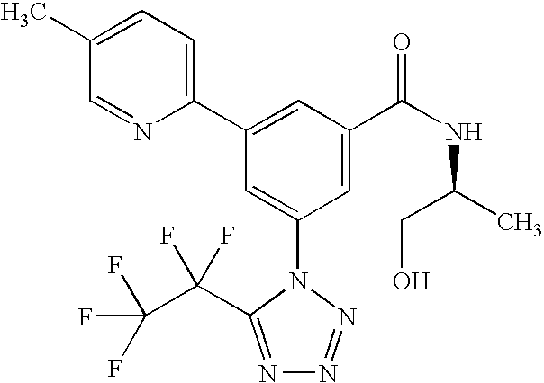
C1(C2=CC(C(NC(C)CO)=O)=CC(N3C(C(C(F)(F)F)(F)F)=NN=N3)=C2)=CC=C(C)C=N1
